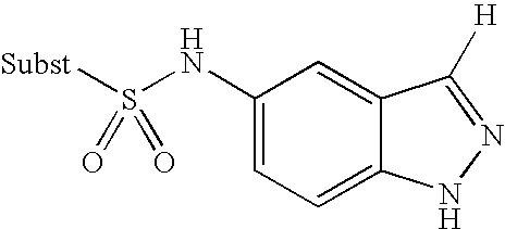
C1(NS([Subst])(=O)=O)=CC=C2C(=C1)C([H])=NN2
